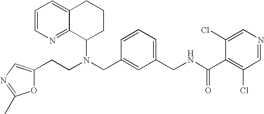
N(CC1=CC(CNC(C2=C(Cl)C=NC=C2Cl)=O)=CC=C1)(C1CCCC2=CC=CN=C12)CCC1=CN=C(C)O1
